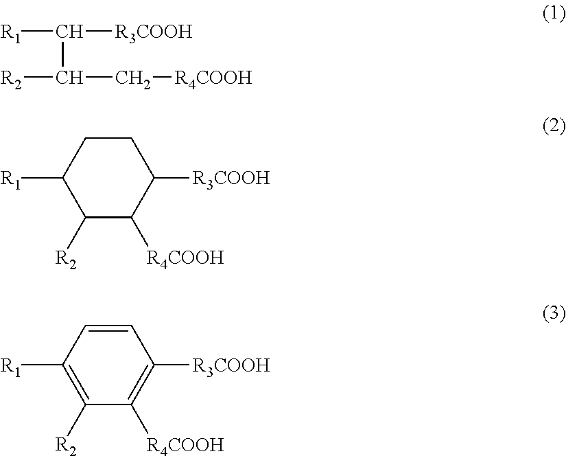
[R1]C([R3COOH])C(C[R4COOH])[R2].C1([R2])C([R4COOH])C([R3COOH])CCC1[R1].C1([R2])=C([R1])C=CC([R3COOH])=C1[R4COOH]
